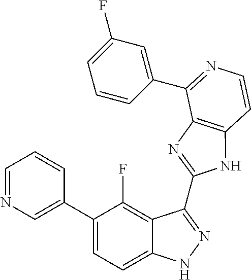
C1=C(C2=CC=C3C(=C2F)C(C2=NC4=C(N2)C=CN=C4C2=CC(F)=CC=C2)=NN3)C=CC=N1
